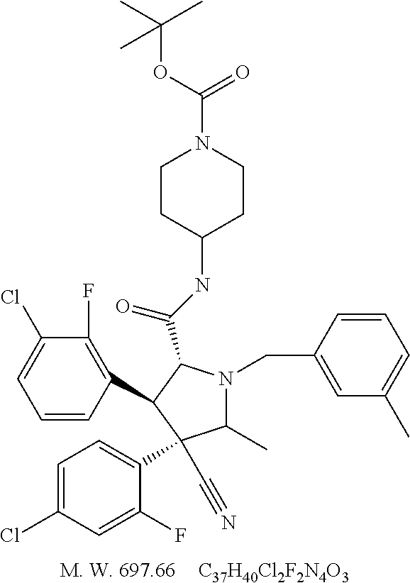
[C37H40Cl2F2N4O3].C1(F)=C(C2C(C(NC3CCN(C(OC(C)(C)C)=O)CC3)=O)N(CC3=CC(C)=CC=C3)C(C)C2(C#N)C2=CC=C(Cl)C=C2F)C=CC=C1Cl
